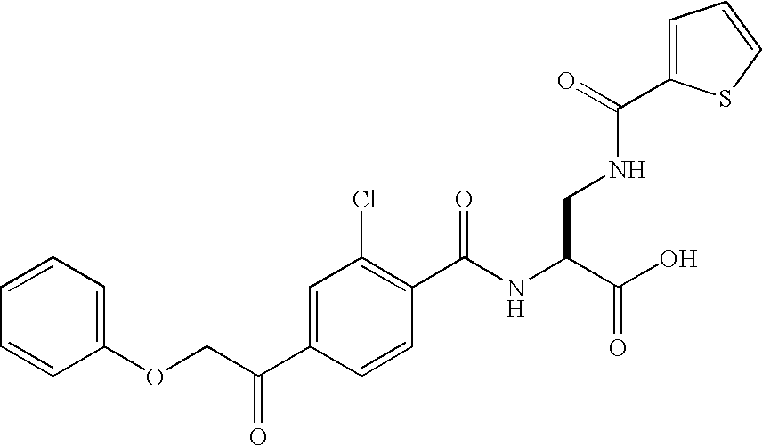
C1=CC=CC(OCC(C2=CC(Cl)=C(C(NC(C(O)=O)CNC(=O)C3=CC=CS3)=O)C=C2)=O)=C1
